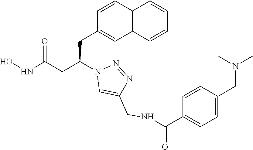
C1(CC(CC(NO)=O)N2C=C(CNC(C3=CC=C(CN(C)C)C=C3)=O)N=N2)=CC2=C(C=C1)C=CC=C2
